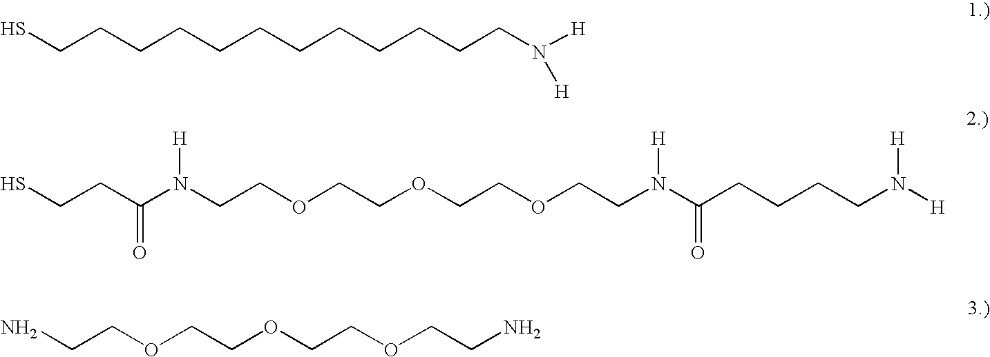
SCCCCCCCCCCCCN([H])[H].SCCC(N(CCOCCOCCOCCN(C(CCCCN([H])[H])=O)[H])[H])=O.NCCOCCOCCOCCN
